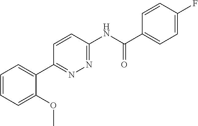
C1=CC=C(OC)C(C2=NN=C(NC(C3=CC=C(F)C=C3)=O)C=C2)=C1
